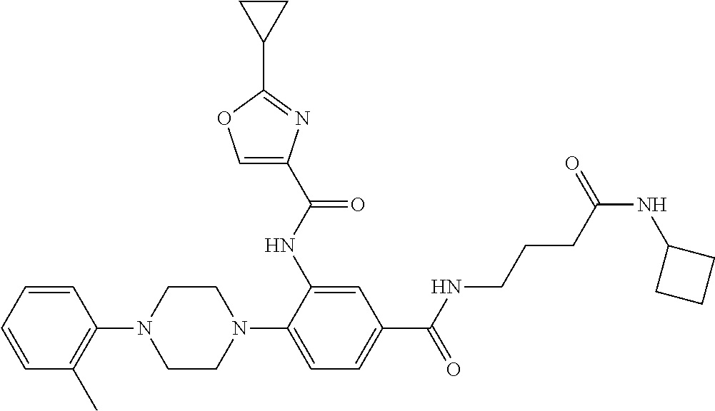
C1=CC(N2CCN(C3=CC=C(C(=O)NCCCC(NC4CCC4)=O)C=C3NC(C3=COC(C4CC4)=N3)=O)CC2)=C(C)C=C1
